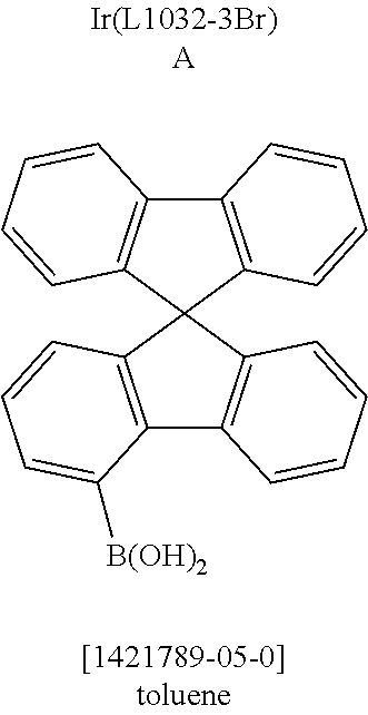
C12=C(C3(C4=C1C=CC=C4)C1=C(C4=C3C=CC=C4[B(OH)2])C=CC=C1)C=CC=C2
